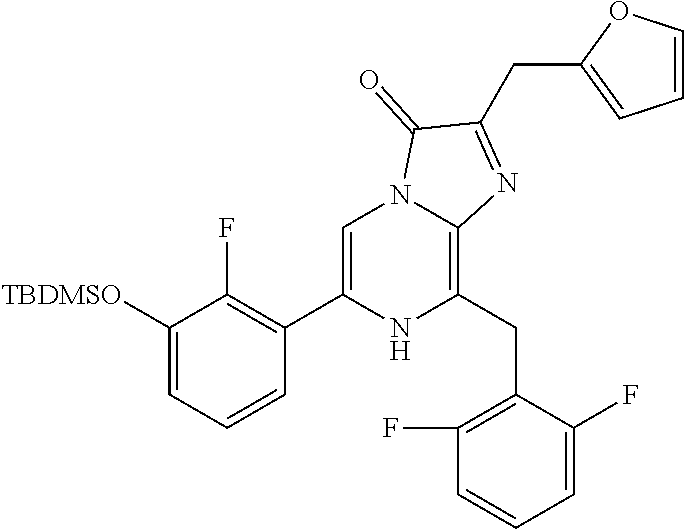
C1([TBDMSO])=CC=CC(C2=CN3C(=C(CC4=C(F)C=CC=C4F)N2)N=C(CC2=CC=CO2)C3=O)=C1F
